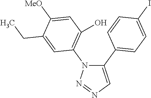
C1(C2=CC=C(I)C=C2)=CN=NN1C1=C(O)C=C([MeO])C(CC)=C1
